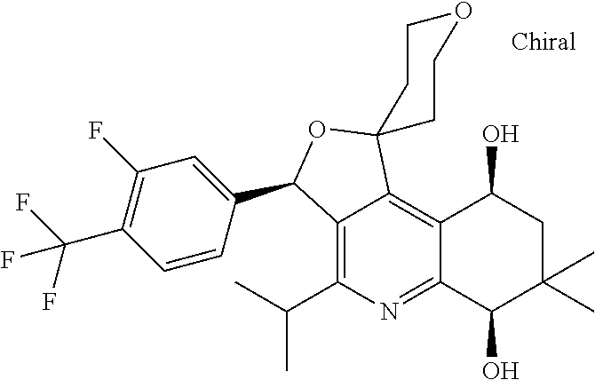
C1(F)=C(C(F)(F)F)C=CC(C2C3=C(C(C)C)N=C4C(=C3C3(O2)CCOCC3)C(O)CC(C)(C)C4O)=C1
